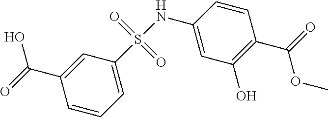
C1(C(O)=O)=CC(S(NC2=CC(O)=C(C(OC)=O)C=C2)(=O)=O)=CC=C1
